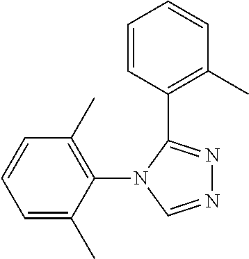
C1=C(C)C(N2C=NN=C2C2=C(C)C=CC=C2)=C(C)C=C1
